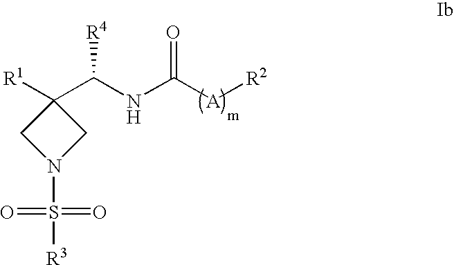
C1N(S(=O)(=O)[R3])CC1([R1])C(NC([A][R2])=O)[R4]
